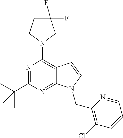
N1=C(C(C)(C)C)N=C2C(=C1N1CC(F)(F)CC1)C=CN2CC1=C(Cl)C=CC=N1
